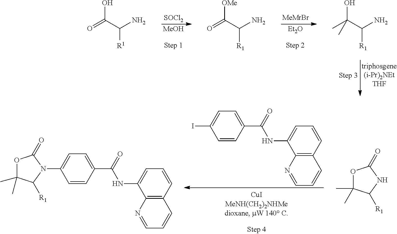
[MeOH].[SOCl2].[Et2O].[MeMrBr].OC(C(N)[R1])(C)C.OC(C(N)[R1])=O.[OMe]C(C(N)[R1])=O.C1=C(NC(C2=CC=C(I)C=C2)=O)C2=C(C=C1)C=CC=N2.O1C(C)(C)C([R1])NC1=O.C1=C(NC(C2=CC=C(N3C([R1])C(C)(C)OC3=O)C=C2)=O)C2=C(C=C1)C=CC=N2
